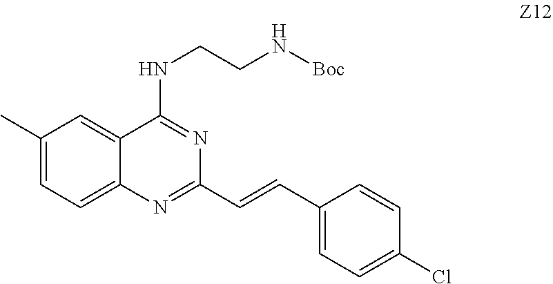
C(C1=CC=C(Cl)C=C1)=CC1=NC2=CC=C(C)C=C2C(NCCN[Boc])=N1
